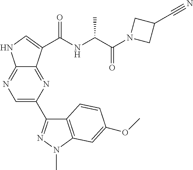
C12=NC(C3=NN(C)C4=C3C=CC(OC)=C4)=CN=C1NC=C2C(NC(C(N1CC(C#N)C1)=O)C)=O
